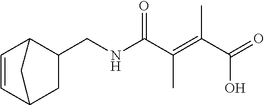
C1=CC2CC(CNC(C(=C(C(=O)O)C)C)=O)C1C2
